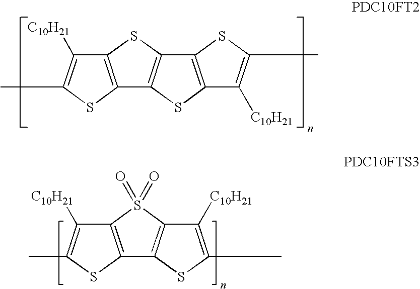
C12=C(SC(C)=C1[C10H21])C1=C(S2)C2=C(S1)C([C10H21])=C(C)S2.C12=C(SC(C)=C1[C10H21])C1=C(S2(=O)=O)C([C10H21])=C(C)S1
